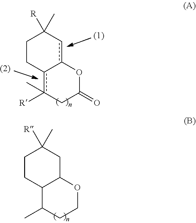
C1Cc2c([R])(C)CC(=O)Oc-2cC1(C)[R].C1CC2C(CC1(C)[R])OCCC2C
